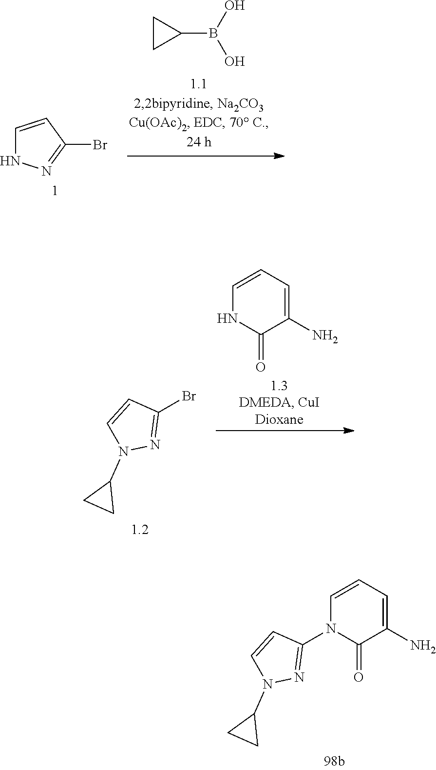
C1CC1B(O)O.C1=CC(Br)=NN1.C1=CNC(=O)C(N)=C1.BrC1=NN(C2CC2)C=C1.N1(C2=NN(C3CC3)C=C2)C(=O)C(N)=CC=C1
